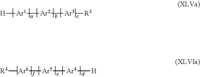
[H][Ar1][Ar2][Ar3][R3].[R4][Ar6][Ar5][Ar4][H]
